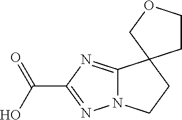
C12=NC(C(O)=O)=NN1CCC21CCOC1
